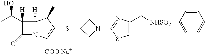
C1(=O)N2C([H])(C1(C(C)O)[H])C(C)C(SC1CN(C3=NC(C[NHSO2]C4=CC=CC=C4)=CS3)C1)=C2[COO-Na+]
